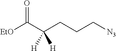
C(CCC[N3])(C([EtO])=O)([H])[H]
